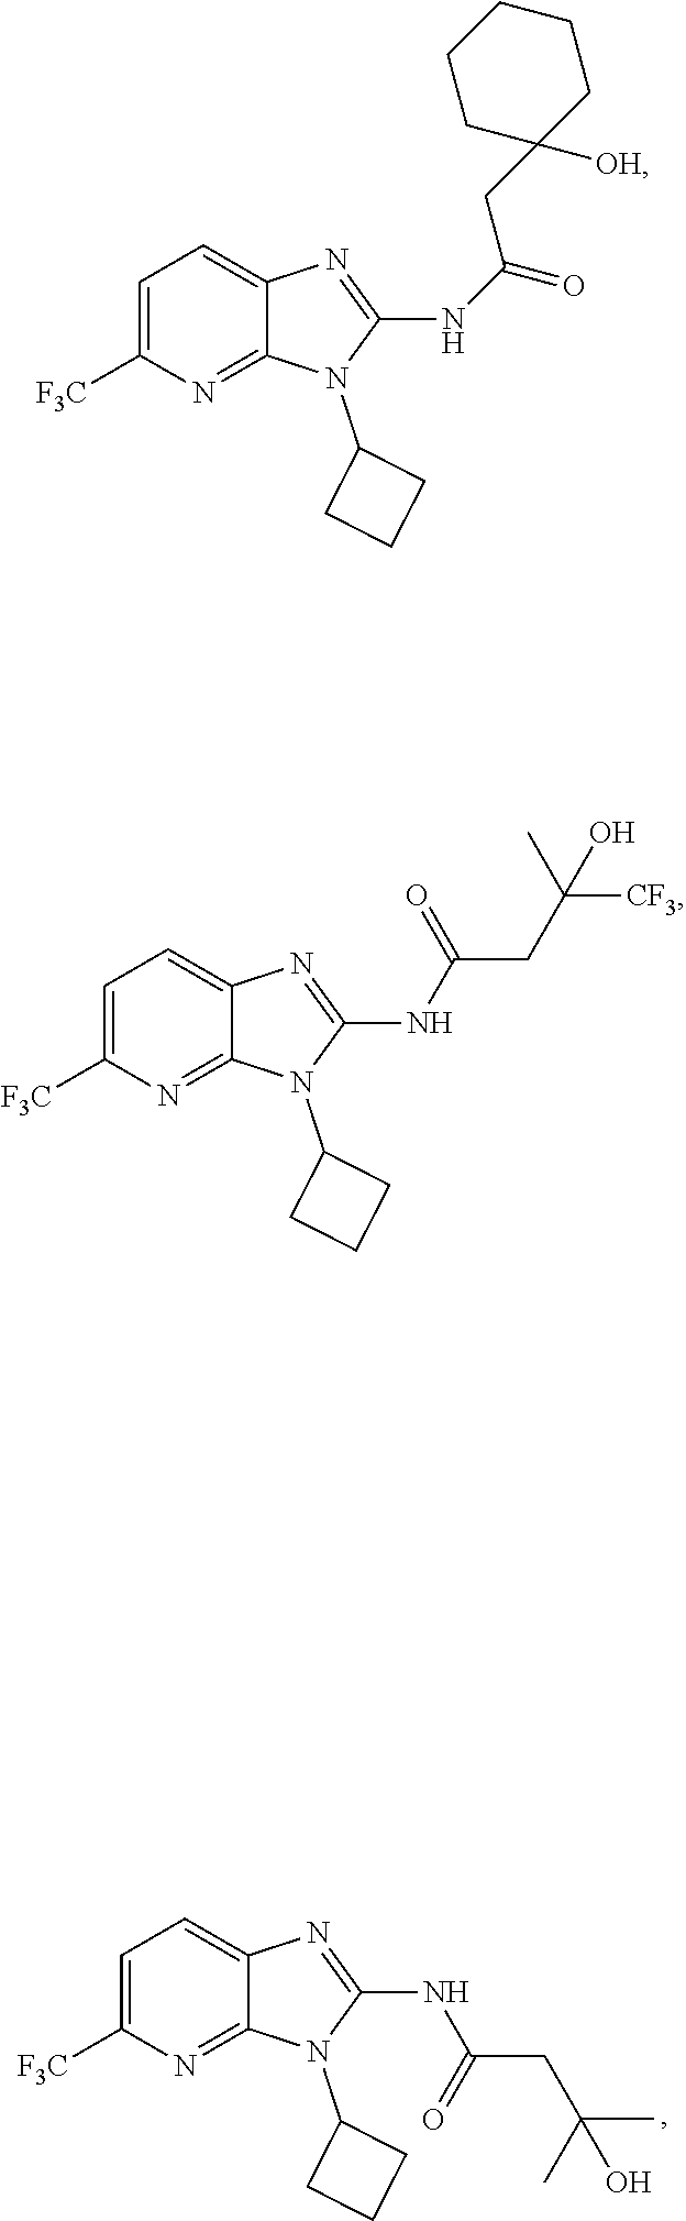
N(C1=NC2=CC=C([F3C])N=C2N1C1CCC1)C(CC([CF3])(C)O)=O.N(C1=NC2=CC=C([F3C])N=C2N1C1CCC1)C(=O)CC1([OH])CCCCC1.N(C1=NC2=CC=C([F3C])N=C2N1C1CCC1)C(CC(C)(C)O)=O
